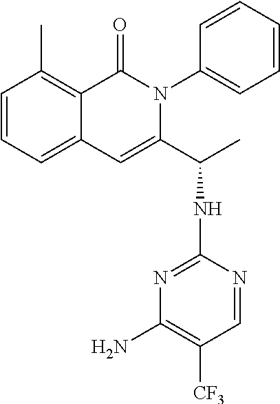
C1=CC=C2C(=C1C)C(=O)N(C1=CC=CC=C1)C(C(C)NC1=NC(N)=C([CF3])C=N1)=C2
